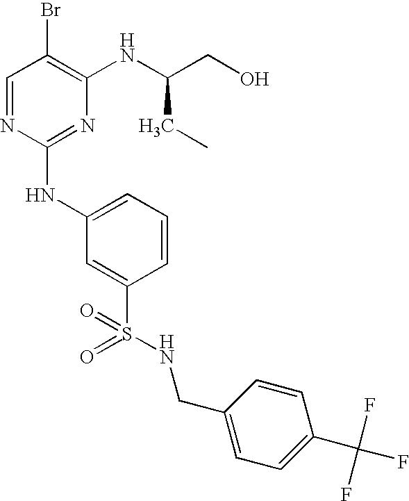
C1=NC(NC2=CC=CC(S(=O)(=O)NCC3=CC=C(C(F)(F)F)C=C3)=C2)=NC(NC(CO)CC)=C1Br
